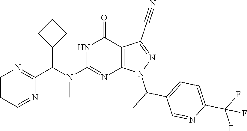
C1=CC=NC(C(N(C2=NC3=C(C(=O)N2)C(C#N)=NN3C(C)C2=CC=C(C(F)(F)F)N=C2)C)C2CCC2)=N1
